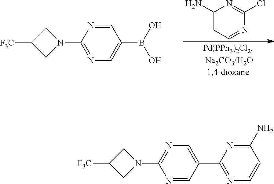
C1(N)=CC=NC(Cl)=N1.N1=C(N2CC([F3C])C2)N=CC(B(O)O)=C1.N1=CC(C2=NC=CC(N)=N2)=CN=C1N1CC([F3C])C1
